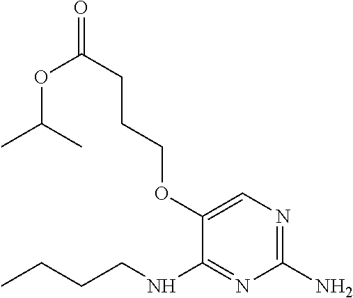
C1(N)=NC=C(OCCCC(=O)OC(C)C)C(NCCCC)=N1
